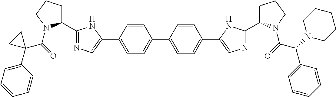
C1=CC(C2=CN=C(C3CCCN3C(=O)C3(C4=CC=CC=C4)CC3)N2)=CC=C1C1=CC=C(C2=CN=C(C3CCCN3C(C(C3=CC=CC=C3)N3CCCCC3)=O)N2)C=C1
